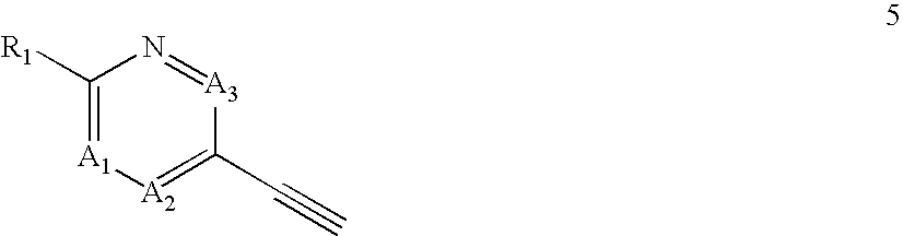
C1([R1])=[A1][A2]=C(C#C)[A3]=N1
